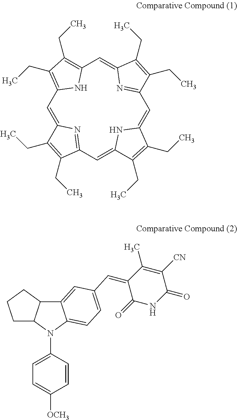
C1=C2N=C(C=C3NC(=CC4=NC(=CC5=C(CC)C(CC)=C1N5)C(CC)=C4CC)C(CC)=C3CC)C(CC)=C2CC.C1C2C(CC1)C1=CC(C=C3C(=O)NC(=O)C([CN])=C3C)=CC=C1N2C1=CC=C([OCH3])C=C1
